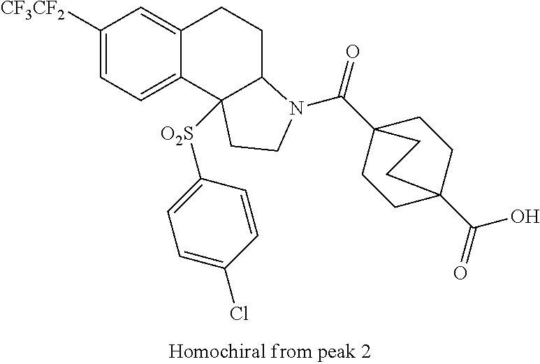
C1([CF3CF2])=CC=C2C(=C1)CCC1C2([O2S]C2=CC=C(Cl)C=C2)CCN1C(C12CCC(C(=O)O)(CC1)CC2)=O
